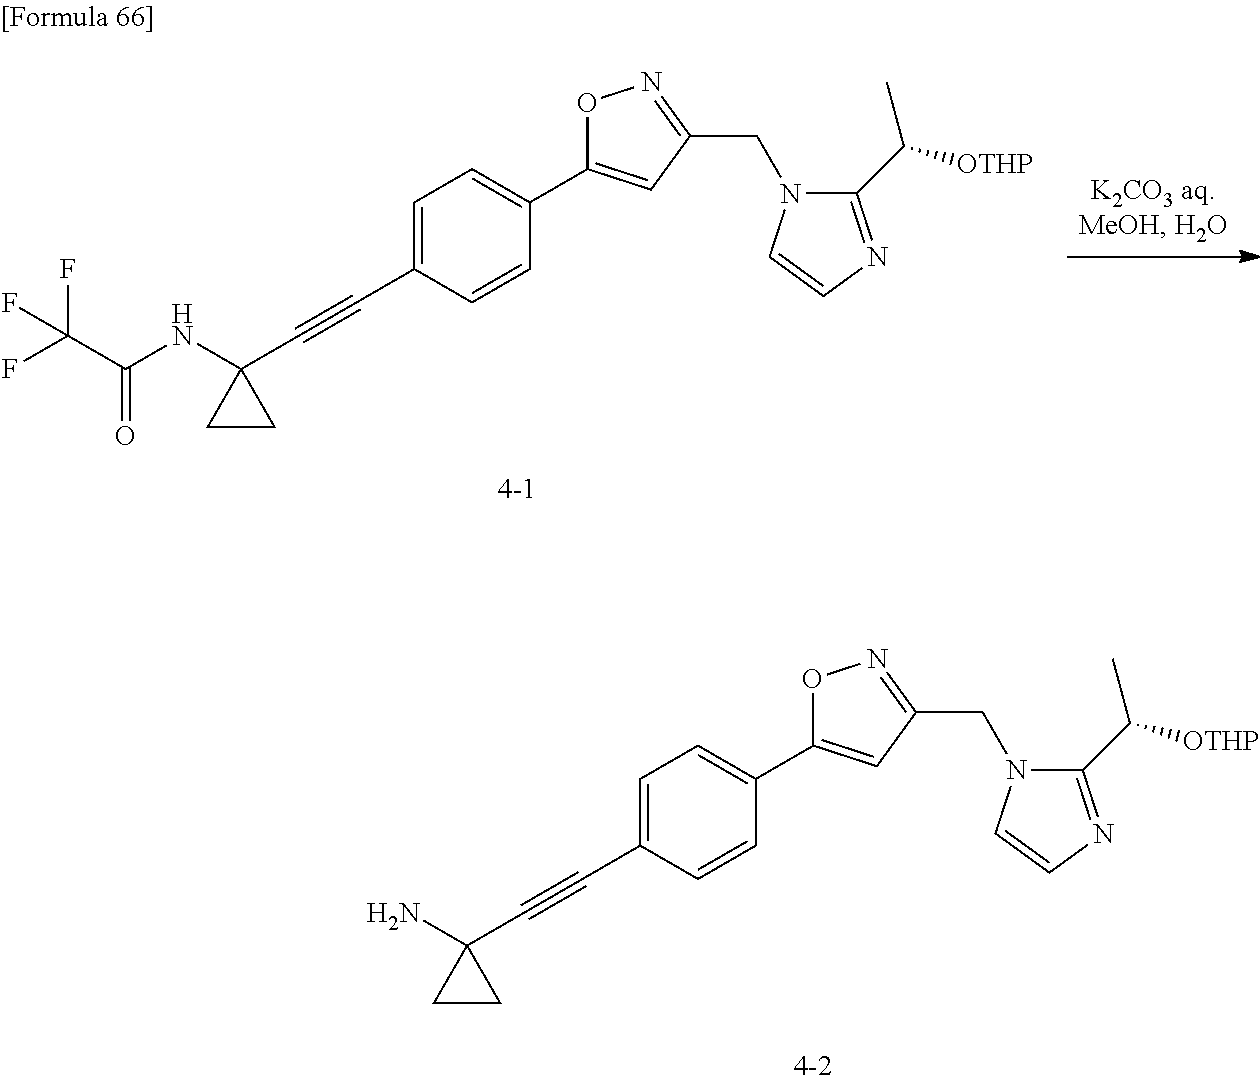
C1(C#CC2(N)CC2)=CC=C(C2=CC(CN3C(C([OTHP])C)=NC=C3)=NO2)C=C1.C1(C#CC2(NC(C(F)(F)F)=O)CC2)=CC=C(C2=CC(CN3C(C([OTHP])C)=NC=C3)=NO2)C=C1
